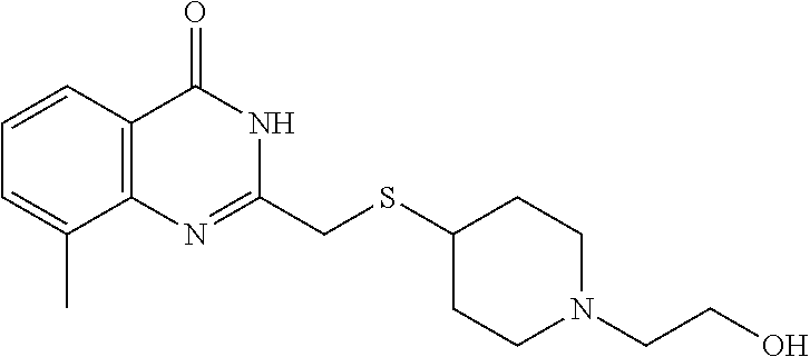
C1=C(C)C2=C(C=C1)C(=O)NC(CSC1CCN(CCO)CC1)=N2
